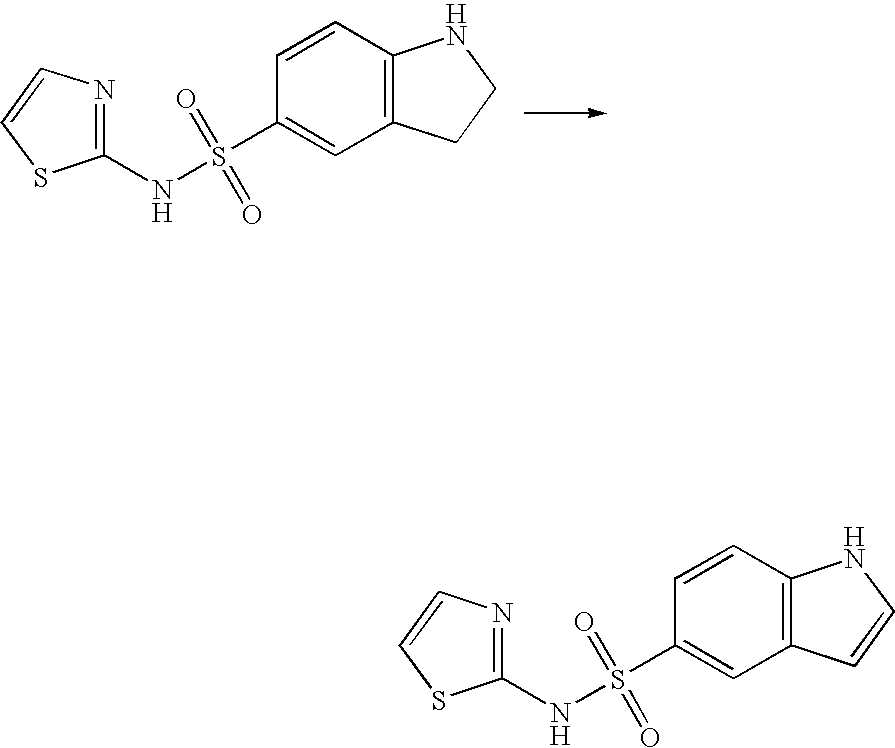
C1(NS(C2=CC3=C(C=C2)NCC3)(=O)=O)=NC=CS1.C1(NS(C2=CC3=C(C=C2)NC=C3)(=O)=O)=NC=CS1
